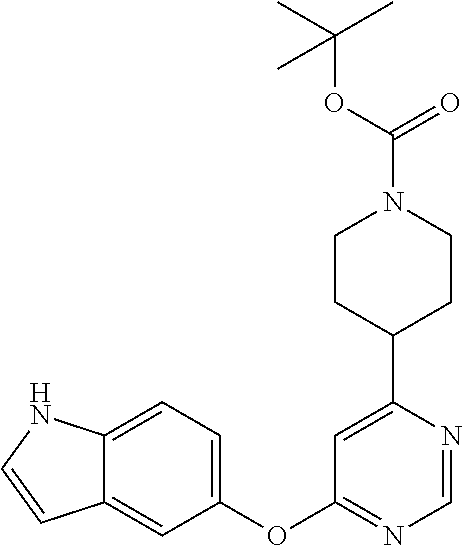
C1=NC(C2CCN(C(OC(C)(C)C)=O)CC2)=CC(OC2=CC=C3C(=C2)C=CN3)=N1
